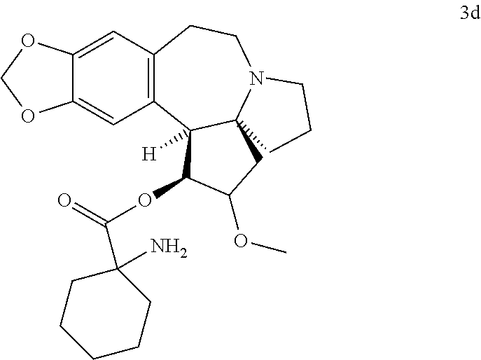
C1=C2C(=CC3=C1CCN1C4(C3([H])C(OC(=O)C3(N)CCCCC3)C(OC)C4)CCC1)OCO2
